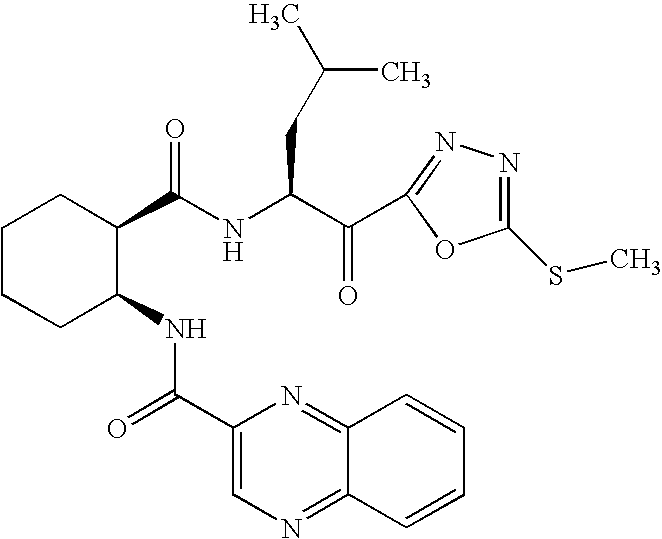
C1CCC(NC(C2=CN=C3C(=N2)C=CC=C3)=O)C(C(NC(C(=O)C2=NN=C(SC)O2)CC(C)C)=O)C1
